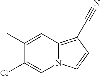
N12C(=C(C#N)C=C1)C=C(C)C(Cl)=C2
